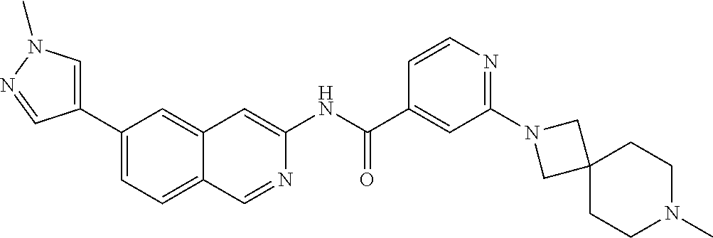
C1(C(=O)NC2=CC3=CC(C4=CN(C)N=C4)=CC=C3C=N2)=CC(N2CC3(CCN(C)CC3)C2)=NC=C1
